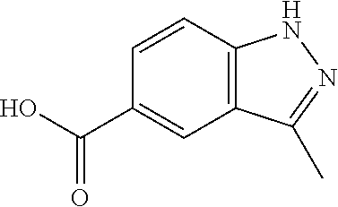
C12=C(C=CC(C(O)=O)=C1)NN=C2C
